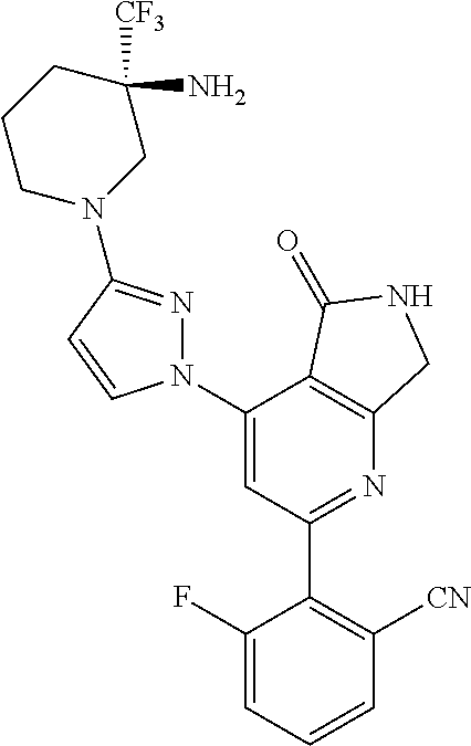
C1(C2=C([CN])C=CC=C2F)=NC2=C(C(N3N=C(N4CC([CF3])(N)CCC4)C=C3)=C1)C(=O)NC2
